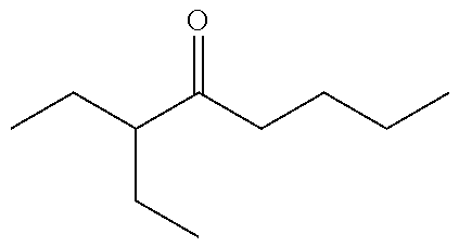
C(C(C(CCCC)=O)CC)C
